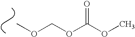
COCOC(OC)=O
